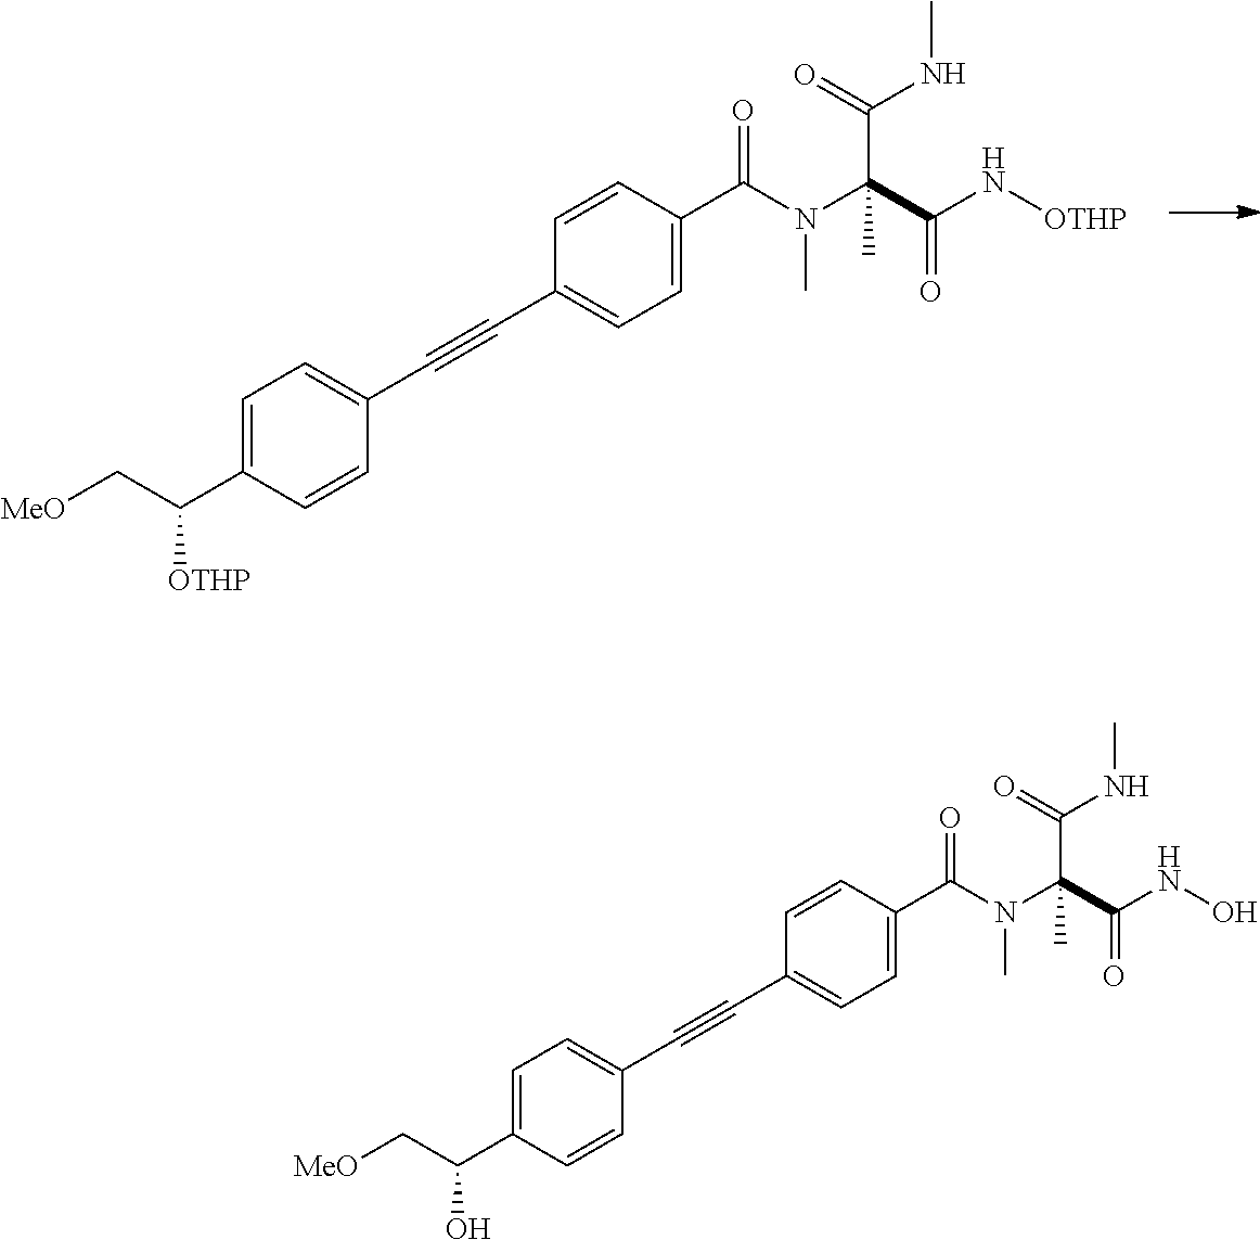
C1=C(C(N(C(C(N[OTHP])=O)(C(=O)NC)C)C)=O)C=CC(C#CC2=CC=C(C(C[MeO])[OTHP])C=C2)=C1.C1=C(C(N(C(C(NO)=O)(C(=O)NC)C)C)=O)C=CC(C#CC2=CC=C(C(C[MeO])O)C=C2)=C1
